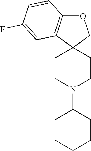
O1C2=C(C3(C1)CCN(C1CCCCC1)CC3)C=C(F)C=C2
